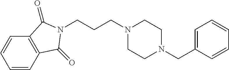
C(CCN1CCN(CC2=CC=CC=C2)CC1)N1C(=O)C2=C(C=CC=C2)C1=O
